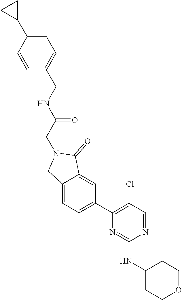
N1=CC(Cl)=C(C2=CC=C3C(=C2)C(=O)N(CC(NCC2=CC=C(C4CC4)C=C2)=O)C3)N=C1NC1CCOCC1
